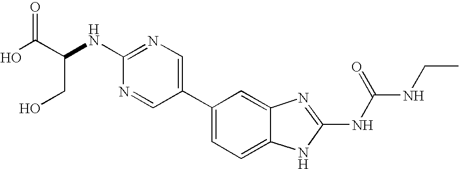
C1(C2=CN=C(NC(C(O)=O)CO)N=C2)=CC=C2C(=C1)N=C(NC(NCC)=O)N2
